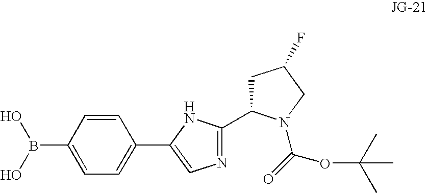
C1=CC(B(O)O)=CC=C1C1=CN=C(C2CC(F)CN2C(=O)OC(C)(C)C)N1
